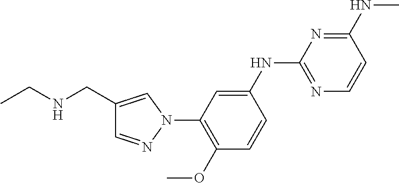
C1=CC(OC)=C(N2N=CC(CNCC)=C2)C=C1NC1=NC=CC(NC)=N1
